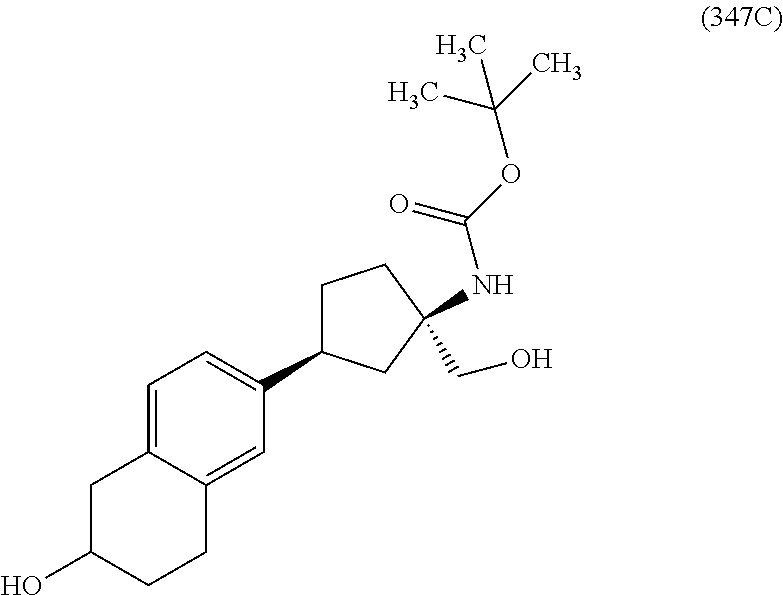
OC1CCC2=CC(C3CCC(NC(OC(C)(C)C)=O)(CO)C3)=CC=C2C1
